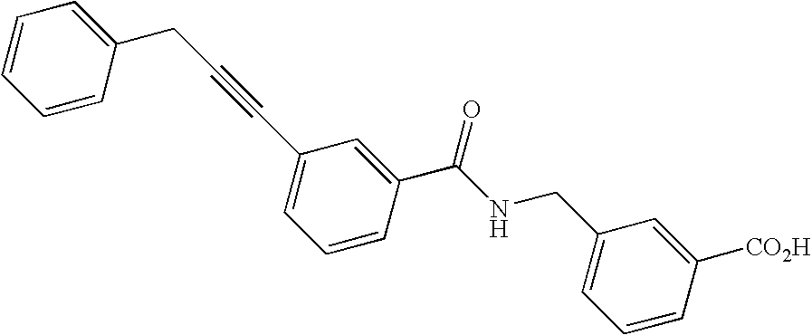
C1=C(C(NCC2=CC=CC([CO2H])=C2)=O)C=CC=C1C#CCC1=CC=CC=C1
